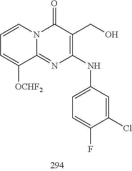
C1=CC=C([OCHF2])C2=NC(NC3=CC=C(F)C(Cl)=C3)=C(CO)C(=O)N12
